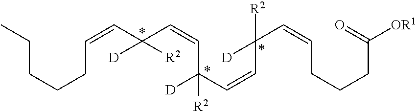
C(CCCC=CC(C=CC(C=CC(C=CCCCC([OR1])=O)([D])[R2])([D])[R2])([D])[R2])C
